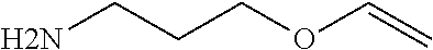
C(COC=C)CN
